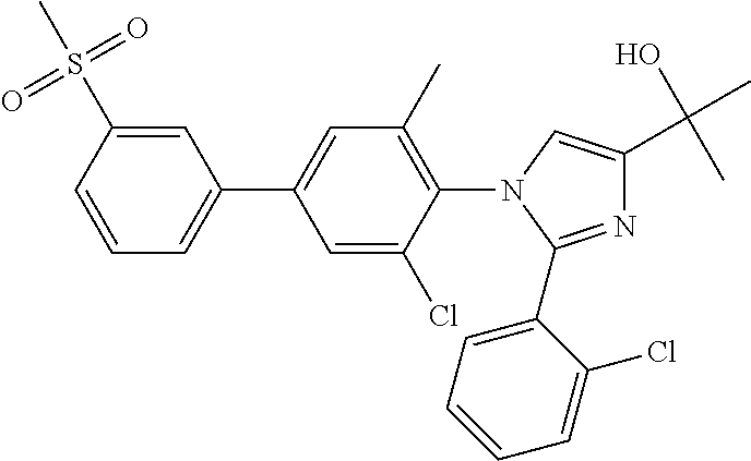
C1=CC(S(=O)(=O)C)=CC(C2=CC(C)=C(N3C(C4=CC=CC=C4Cl)=NC(C(O)(C)C)=C3)C(Cl)=C2)=C1
